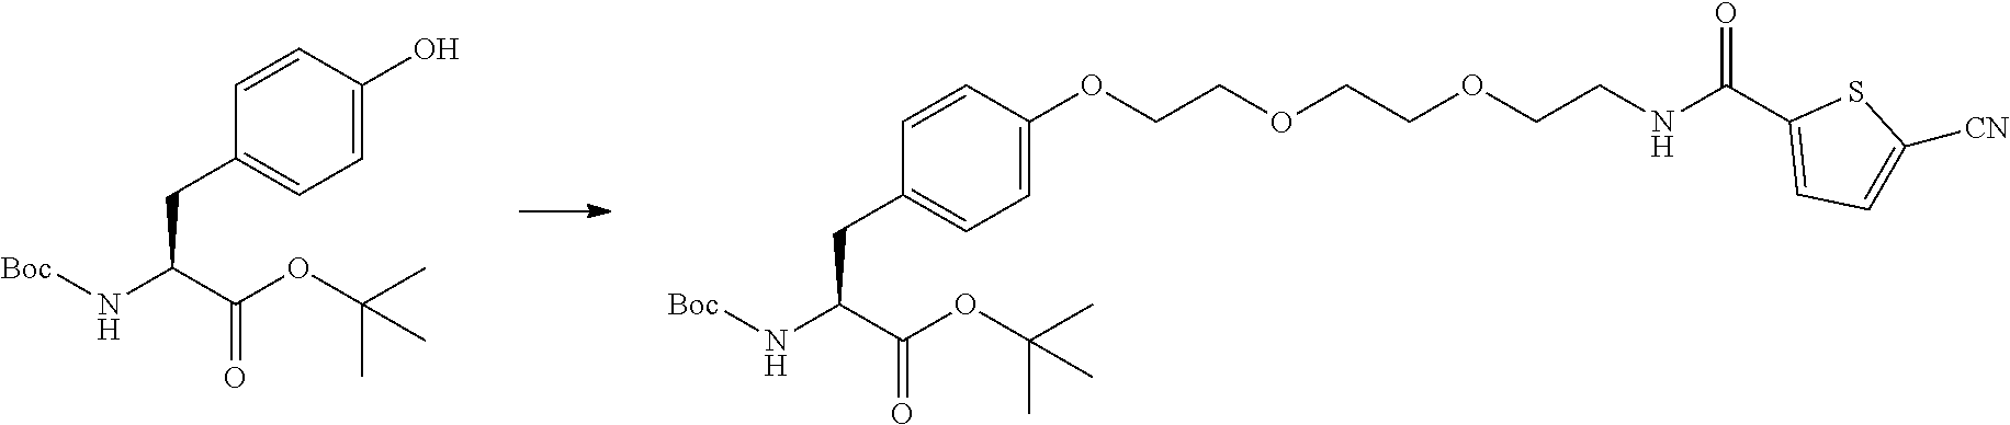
N(C(C(OC(C)(C)C)=O)CC1=CC=C(O)C=C1)[Boc].N(C(C(OC(C)(C)C)=O)CC1=CC=C(OCCOCCOCCNC(C2=CC=C([CN])S2)=O)C=C1)[Boc]
